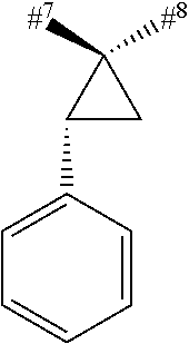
C1=CC(C2CC2([#8])[#7])=CC=C1
